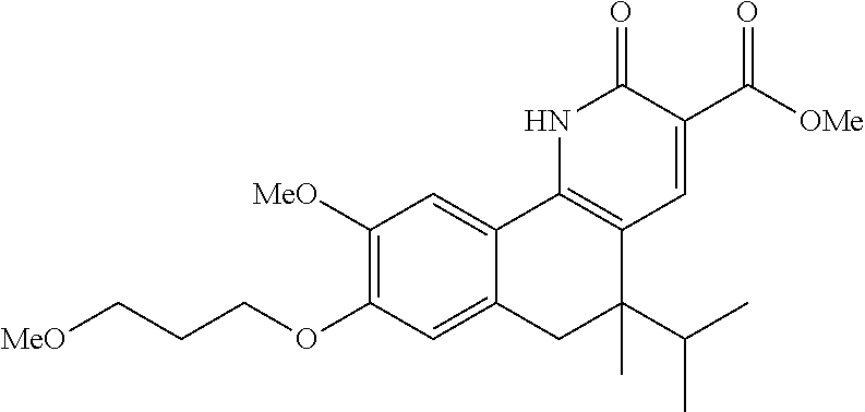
[MeO]CCCOC1=C([MeO])C=C2C(=C1)CC(C(C)C)(C)C1=C2NC(=O)C(C([OMe])=O)=C1
